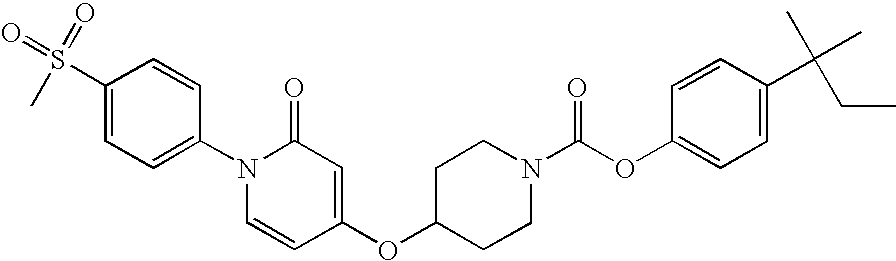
C1(N2C=CC(OC3CCN(C(OC4=CC=C(C(CC)(C)C)C=C4)=O)CC3)=CC2=O)=CC=C(S(=O)(=O)C)C=C1
